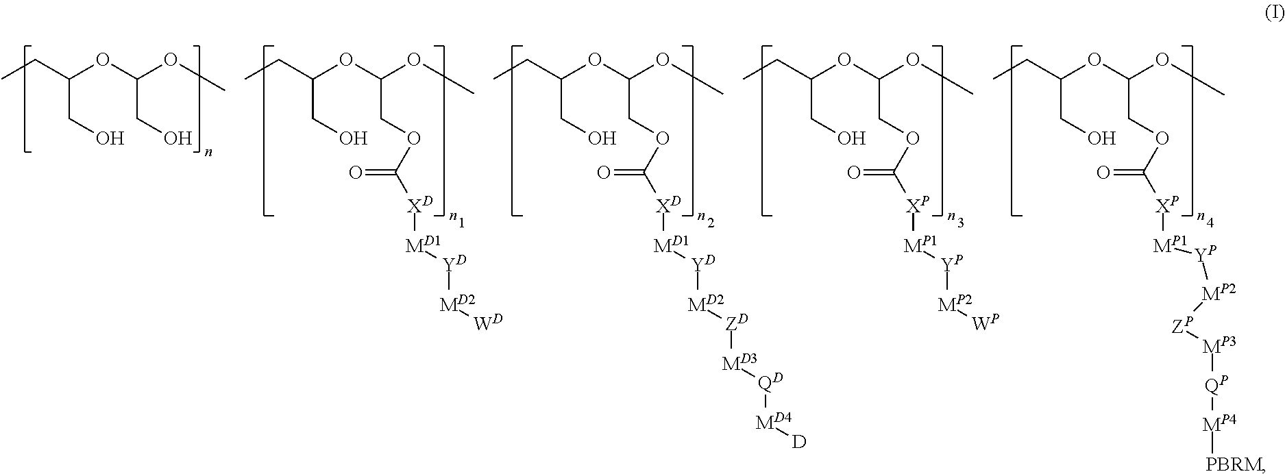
CCC(OC(OC)COC([XP][MP1][YP][MP2][ZP][MP3][QP][MP4][PBRM])=O)CO.CCC(OC(OC)CO)CO.CCC(OC(OC)COC([XD][MD1][YD][MD2][WD])=O)CO.CCC(OC(OC)COC([XD][MD1][YD][MD2][ZD][MD3][QD][MD4][D])=O)CO.CCC(OC(OC)COC([XP][MP1][YP][MP2][WP])=O)CO
